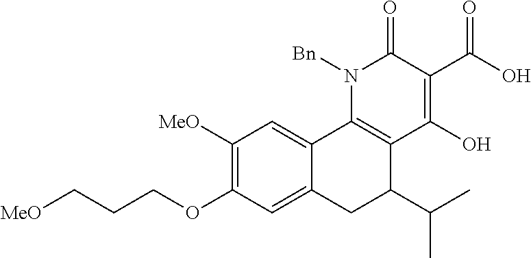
C12=CC(OCCC[MeO])=C([MeO])C=C1C1=C(C(C(C)C)C2)C(O)=C(C(=O)O)C(=O)N1[Bn]
